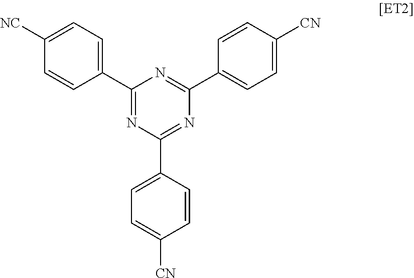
C1(C2=CC=C([NC])C=C2)=NC(C2=CC=C([CN])C=C2)=NC(C2=CC=C([CN])C=C2)=N1
